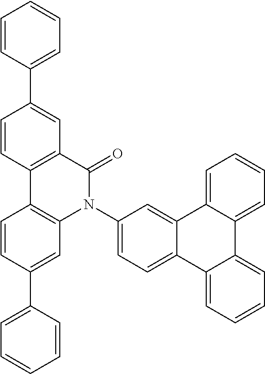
C1=CC2=C(C=C1C1=CC=CC=C1)C(=O)N(C1=CC=C3C(=C1)C1=CC=CC=C1C1=CC=CC=C31)C1=C2C=CC(C2=CC=CC=C2)=C1
